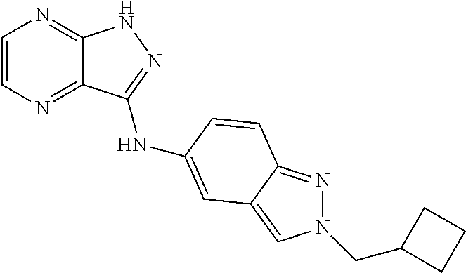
C1=CN=C2C(=N1)NN=C2NC1=CC2=CN(CC3CCC3)N=C2C=C1
